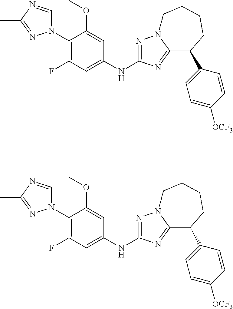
C1(N2C=NC(C)=N2)=C(F)C=C(NC2=NN3C(=N2)C(C2=CC=C([OCF3])C=C2)CCCC3)C=C1OC.C1(N2C=NC(C)=N2)=C(F)C=C(NC2=NN3C(=N2)C(C2=CC=C([OCF3])C=C2)CCCC3)C=C1OC
